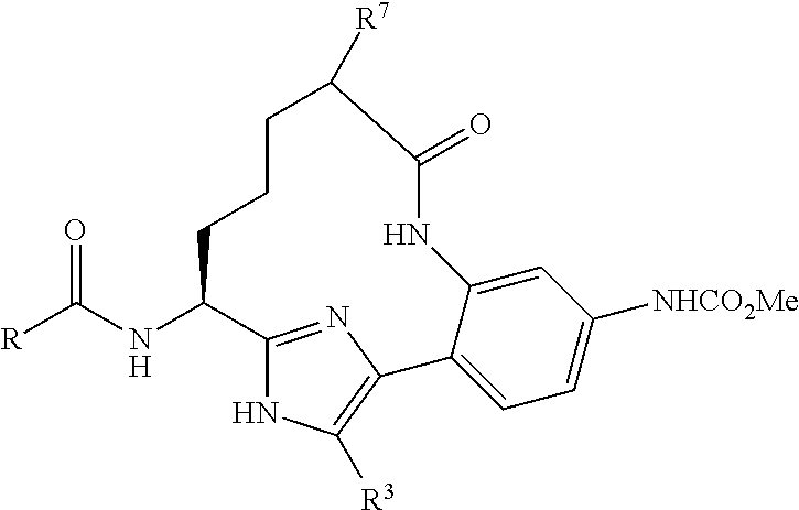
C12=NC(=C([R3])N1)C1=CC=C([NHCO2Me])C=C1NC(=O)C([R7])CCCC2NC([R])=O
